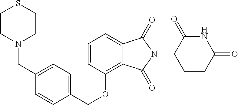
C(OC1=C2C(=CC=C1)C(=O)N(C1C(=O)NC(=O)CC1)C2=O)C1=CC=C(CN2CCSCC2)C=C1
